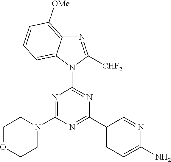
N1=C(N2CCOCC2)N=C(C2=CC=C(N)N=C2)N=C1N1C([CHF2])=NC2=C([OMe])C=CC=C12
